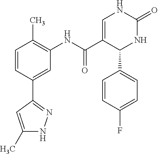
C1=CC(C)=C(NC(C2=CNC(=O)NC2C2=CC=C(F)C=C2)=O)C=C1C1=NNC(C)=C1
